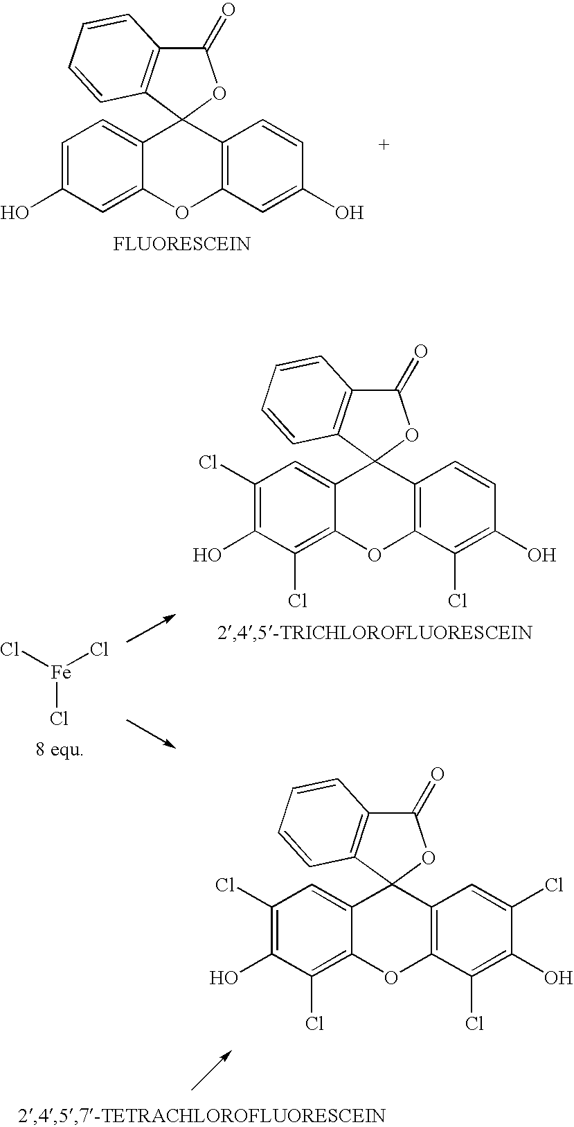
C1=C(O)C=C2C(=C1)C1(C3=C(O2)C=C(O)C=C3)OC(=O)C2=C1C=CC=C2.C1(Cl)=C(O)C(Cl)=C2C(=C1)C1(C3=C(O2)C(Cl)=C(O)C=C3)OC(=O)C2=C1C=CC=C2.Cl[Fe](Cl)Cl.C1(Cl)=C(O)C(Cl)=C2C(=C1)C1(C3=C(O2)C(Cl)=C(O)C(Cl)=C3)OC(=O)C2=C1C=CC=C2
